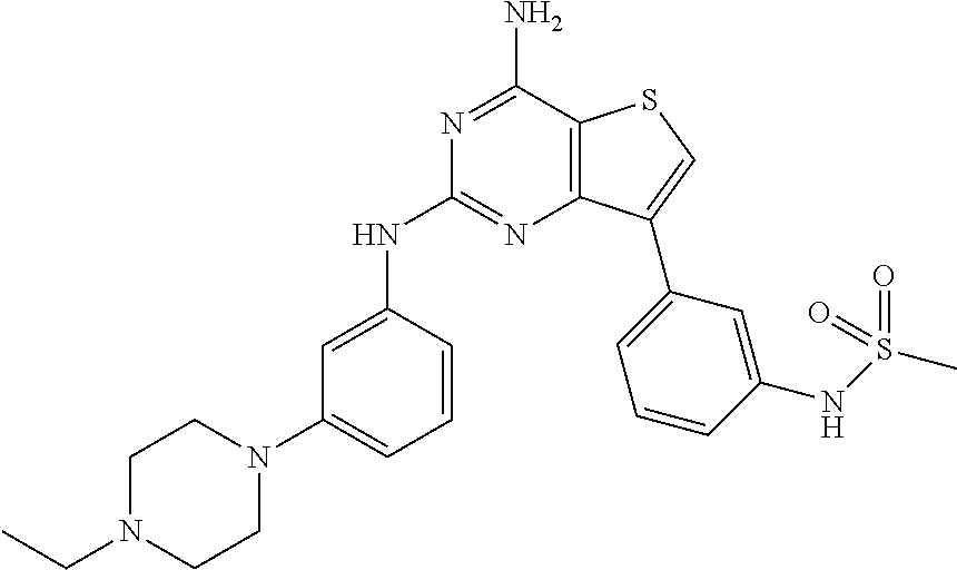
C1CN(C2=CC=CC(NC3=NC4=C(C(N)=N3)SC=C4C3=CC=CC(NS(C)(=O)=O)=C3)=C2)CCN1CC
